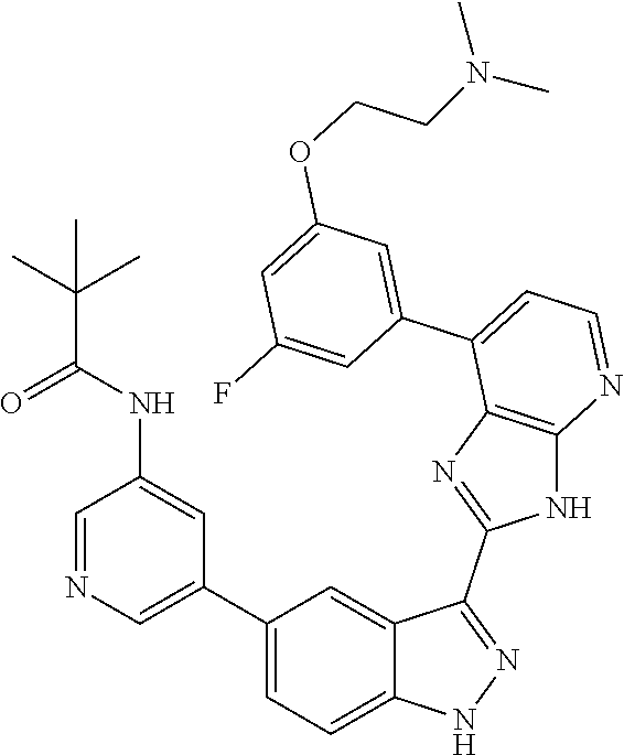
C1=NC=C(C2=CC=C3C(=C2)C(C2=NC4=C(N2)N=CC=C4C2=CC(OCCN(C)C)=CC(F)=C2)=NN3)C=C1NC(C(C)(C)C)=O
